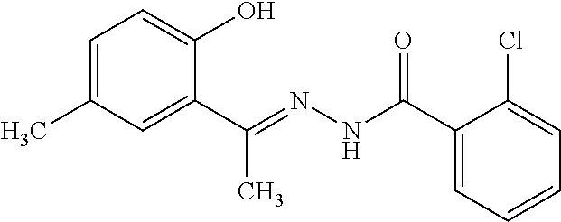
C1=C(C)C=C(C(=NNC(C2=CC=CC=C2Cl)=O)C)C(O)=C1
